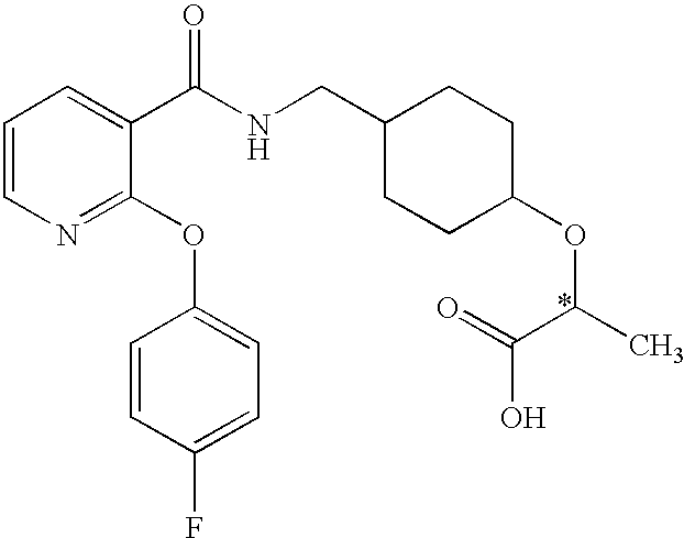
C1=CN=C(OC2=CC=C(F)C=C2)C(C(NCC2CCC(OC(C)C(=O)O)CC2)=O)=C1
